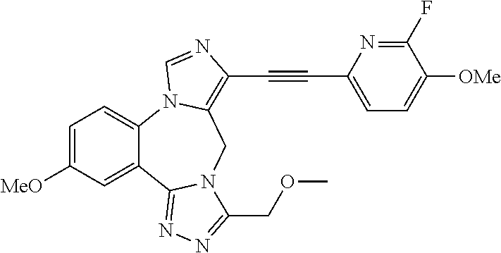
C1=C([MeO])C=C2C(=C1)N1C(=C(C#CC3=CC=C([OMe])C(F)=N3)N=C1)CN1C2=NN=C1COC
